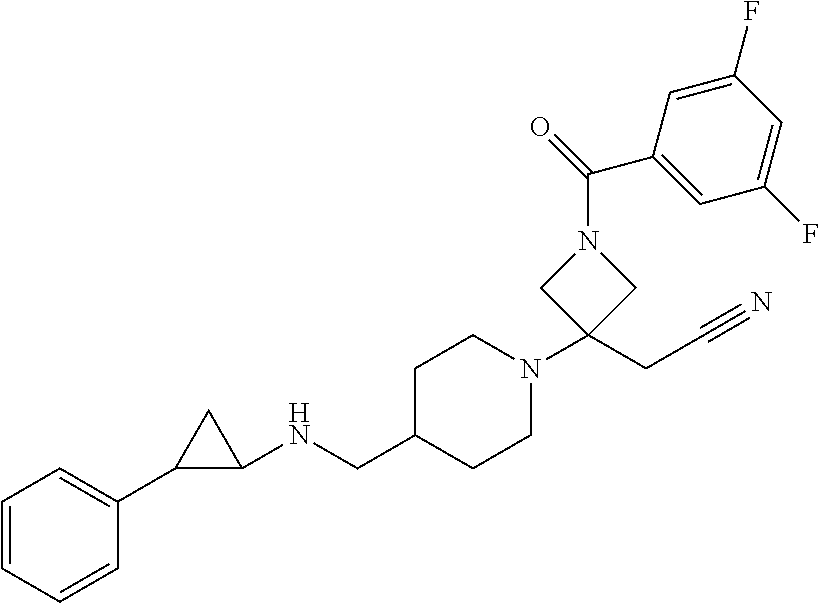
C1=CC=CC(C2C(NCC3CCN(C4(CC#N)CN(C(=O)C5=CC(F)=CC(F)=C5)C4)CC3)C2)=C1
